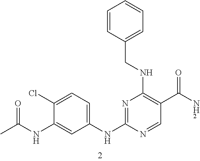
N1=C(NC2=CC=C(Cl)C(NC(C)=O)=C2)N=CC(C(N)=O)=C1NCC1=CC=CC=C1
